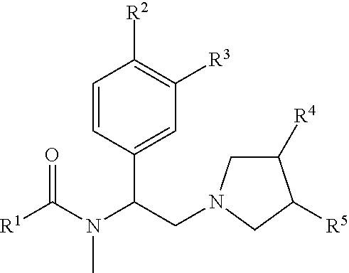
[R1]C(N(C(CN1CC([R4])C([R5])C1)C1=CC([R3])=C([R2])C=C1)C)=O
